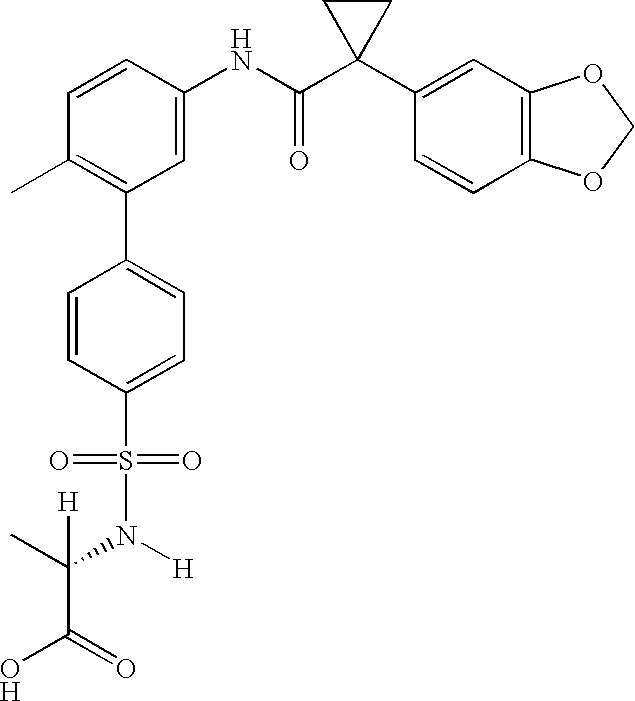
C1(C2=C(C)C=CC(NC(C3(C4=CC5=C(C=C4)OCO5)CC3)=O)=C2)=CC=C(S(N([H])C(C)([H])C(O)=O)(=O)=O)C=C1
